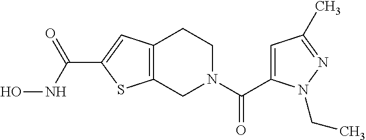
C12=C(CN(C(C3=CC(C)=NN3CC)=O)CC1)SC(C(NO)=O)=C2
